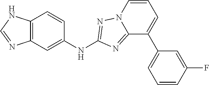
C12=C(C=C(NC3=NN4C(=N3)C(C3=CC=CC(F)=C3)=CC=C4)C=C1)N=CN2
